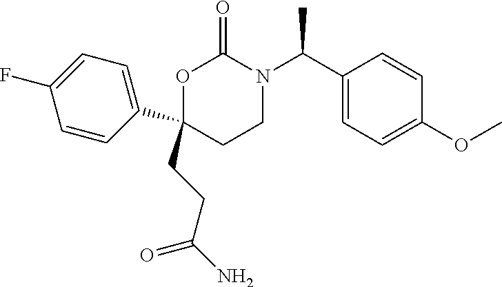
C1(C2(CCC(N)=O)CCN(C(C3=CC=C(OC)C=C3)C)C(=O)O2)=CC=C(F)C=C1
